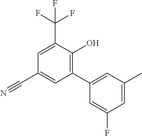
C1=C(C)C=C(C2=C(O)C(C(F)(F)F)=CC(C#N)=C2)C=C1F
